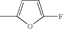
C1=C(F)OC(C)=C1
